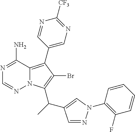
C1(C2=C3N(C(C(C4=CN(C5=C(F)C=CC=C5)N=C4)C)=C2Br)N=CN=C3N)=CN=C([CF3])N=C1
